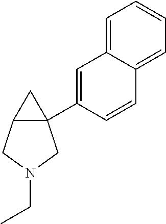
C12CN(CC)CC1(C1=CC3=CC=CC=C3C=C1)C2
